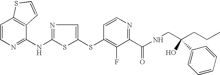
C1=CN=C(NC2=NC=C(SC3=C(F)C(C(NCC(CCC)(O)C4=CC=CC=C4)=O)=NC=C3)S2)C2=C1SC=C2
